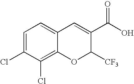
C1=C(Cl)C(Cl)=C2C(=C1)C=C(C(O)=O)C([CF3])O2
